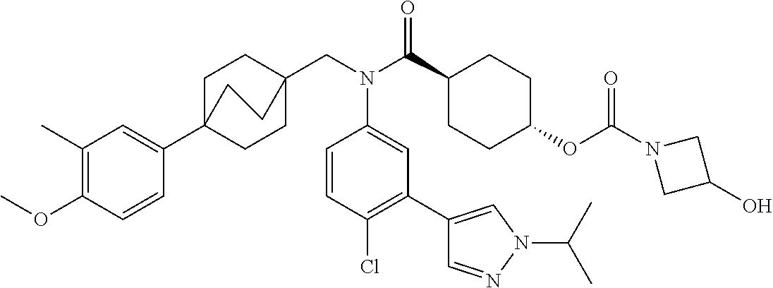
C1(C)=C(OC)C=CC(C23CCC(CN(C(C4CCC(OC(N5CC(O)C5)=O)CC4)=O)C4=CC(C5=CN(C(C)C)N=C5)=C(Cl)C=C4)(CC2)CC3)=C1
